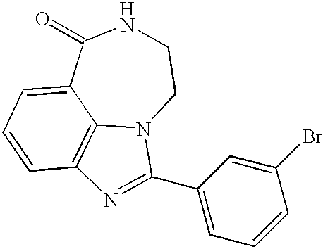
C1CNC(=O)C2=CC=CC3=C2N1C(C1=CC=CC(Br)=C1)=N3
